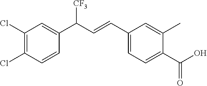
ClC1=C(Cl)C=CC(C(C=CC2=CC=C(C(O)=O)C(C)=C2)[CF3])=C1
